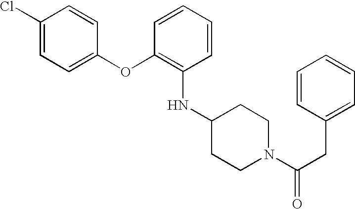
O(C1=CC=C(Cl)C=C1)C1=C(NC2CCN(C(CC3=CC=CC=C3)=O)CC2)C=CC=C1
